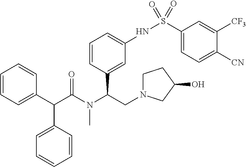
C1=CC=C(C(C(N(C(CN2CCC(O)C2)C2=CC(NS(C3=CC=C([CN])C([CF3])=C3)(=O)=O)=CC=C2)C)=O)C2=CC=CC=C2)C=C1
